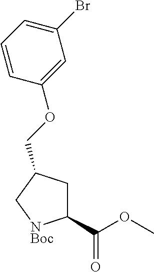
C1C(COC2=CC(Br)=CC=C2)C[NBoc]C1C(OC)=O
